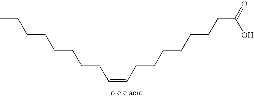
CCCCCCCCC=CCCCCCCCC(=O)O
